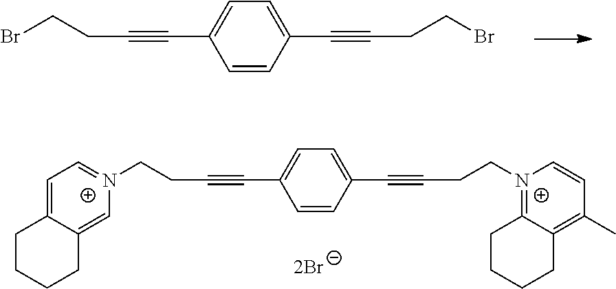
C1=C(C#CCCBr)C=CC(C#CCCBr)=C1.C1=C(C#CCC[N+]2=CC=C3C(=C2)CCCC3)C=CC(C#CCC[N+]2=C3C(=C(C)C=C2)CCCC3)=C1
